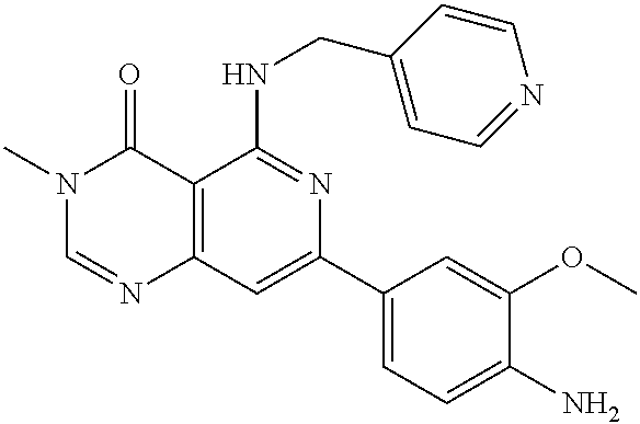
C12=C(C=C(C3=CC=C(N)C(OC)=C3)N=C1NCC1=CC=NC=C1)N=CN(C)C2=O
